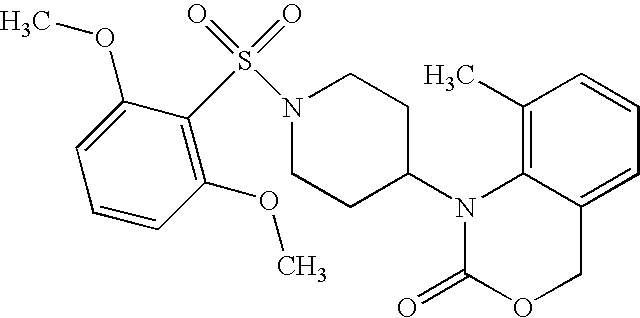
C1(C)=C2C(=CC=C1)COC(=O)N2C1CCN(S(=O)(=O)C2=C(OC)C=CC=C2OC)CC1
